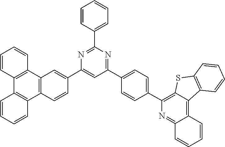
C1=CC2=C(C=C1)C1=C(C3=C2C=C(C2=CC(C4=CC=C(C5=C6SC7=C(C6=C6C(=N5)C=CC=C6)C=CC=C7)C=C4)=NC(C4=CC=CC=C4)=N2)C=C3)C=CC=C1
